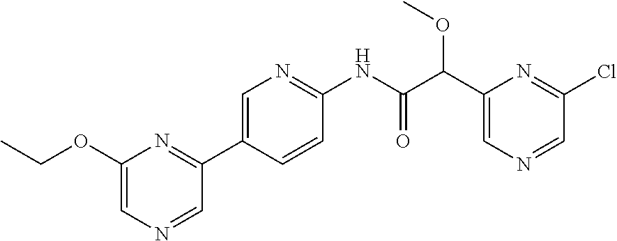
C1(C(C(NC2=NC=C(C3=NC(OCC)=CN=C3)C=C2)=O)OC)=CN=CC(Cl)=N1
